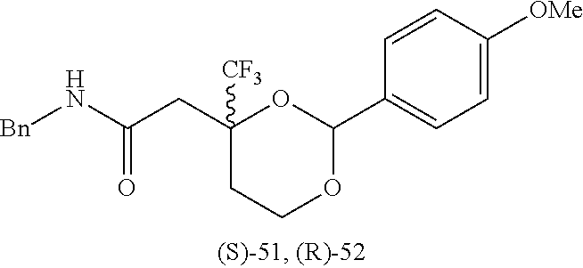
[Bn]NC(CC1([CF3])OC(C2=CC=C([OMe])C=C2)OCC1)=O
